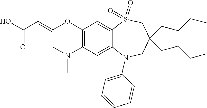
C1=CC=C(N2C3=CC(N(C)C)=C(OC=CC(=O)O)C=C3S(=O)(=O)CC(CCCC)(CCCC)C2)C=C1
